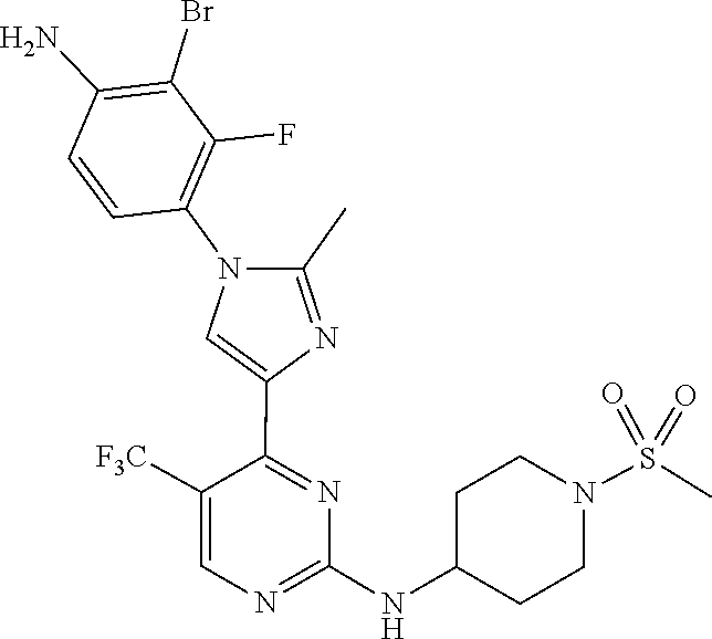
C1C(NC2=NC=C([F3C])C(C3=CN(C4=C(F)C(Br)=C(N)C=C4)C(C)=N3)=N2)CCN(S(=O)(=O)C)C1
